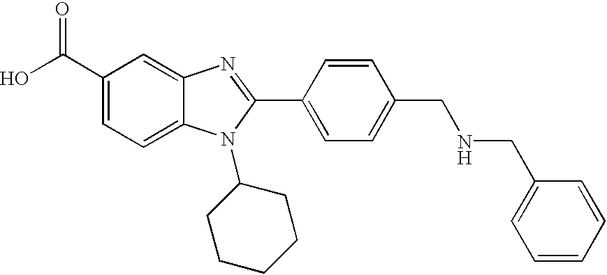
OC(C1=CC=C2C(=C1)N=C(C1=CC=C(CNCC3=CC=CC=C3)C=C1)N2C1CCCCC1)=O
